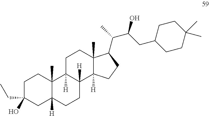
C1C(CC)(O)CC2([H])C(C)(C1)C1([H])C([H])(CC2)C2([H])C(C)(CC1)C(C(C)C(CC1CCC(C)(C)CC1)O)CC2
